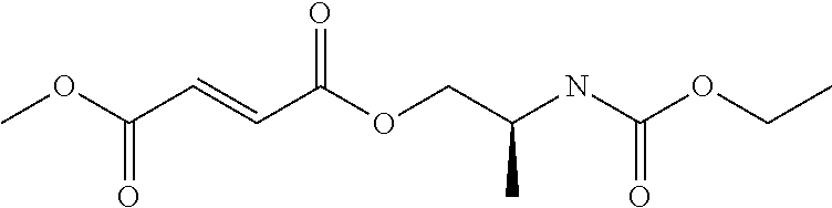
C(OC(NC(COC(C=CC(OC)=O)=O)C)=O)C
